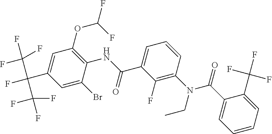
C1(NC(C2=CC=CC(N(C(C3=CC=CC=C3C(F)(F)F)=O)CC)=C2F)=O)=C(OC(F)F)C=C(C(F)(C(F)(F)F)C(F)(F)F)C=C1Br
